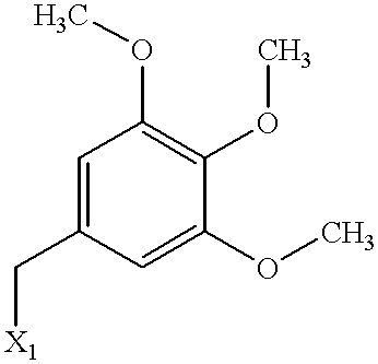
C1=C(C[X1])C=C(OC)C(OC)=C1OC
